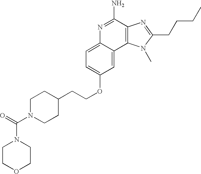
C1=C2C(=CC(OCCC3CCN(C(=O)N4CCOCC4)CC3)=C1)C1=C(C(N)=N2)N=C(CCCC)N1C
